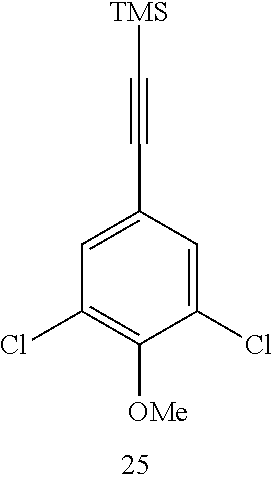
C1(C#C[TMS])=CC(Cl)=C([OMe])C(Cl)=C1
